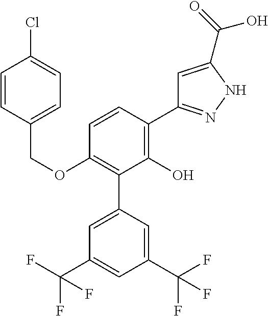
C1(OCC2=CC=C(Cl)C=C2)=C(C2=CC(C(F)(F)F)=CC(C(F)(F)F)=C2)C(O)=C(C2=NNC(C(=O)O)=C2)C=C1
